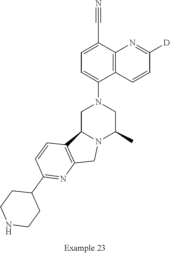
C1C2N(C(C)CN1C1=CC=C(C#N)C3=C1C=CC([D])=N3)CC1=C2C=CC(C2CCNCC2)=N1
